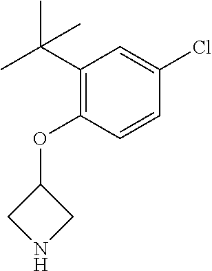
C1NCC1OC1=C(C(C)(C)C)C=C(Cl)C=C1
